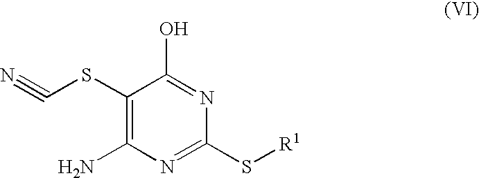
C1(SC#N)=C(N)N=C(S[R1])N=C1O
